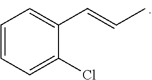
C1=CC=C(Cl)C(C=CC)=C1
